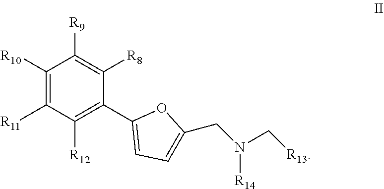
C1([R10])=C([R11])C([R12])=C(C2=CC=C(CN(C[R13])[R14])O2)C([R8])=C1[R9]
